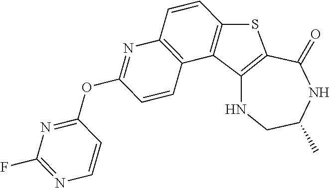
C12=C(C(=O)NC(C)CN1)SC1=C2C2=C(C=C1)N=C(OC1=NC(F)=NC=C1)C=C2
